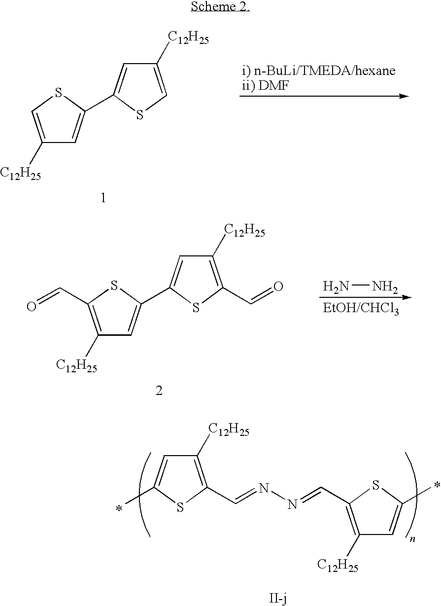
C1([C12H25])=CSC(C2=CC([C12H25])=CS2)=C1.C1([C12H25])=C(C=O)SC(C2=CC([C12H25])=C(C=O)S2)=C1.NN.C1([C12H25])=C(C=NN=CC2=C([C12H25])C=C(C)S2)SC(C)=C1
